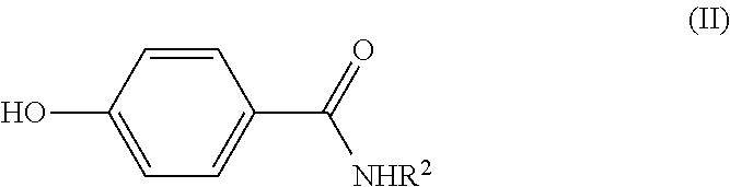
C1(C(=O)[NHR2])=CC=C(O)C=C1
